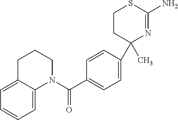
C1C2=CC=CC=C2N(C(C2=CC=C(C3(C)N=C(N)SCC3)C=C2)=O)CC1
